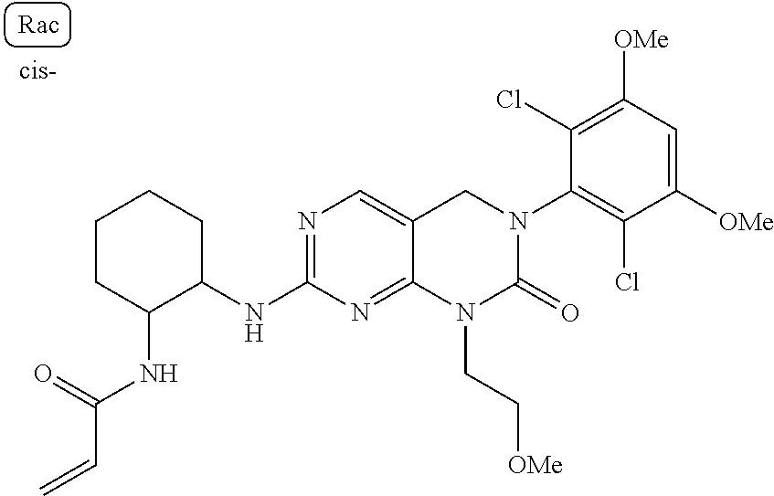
N(C(=O)C=C)C1CCCCC1NC1=NC=C2C(=N1)N(CC[OMe])C(=O)N(C1=C(Cl)C([OMe])=CC([OMe])=C1Cl)C2
